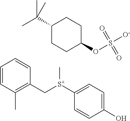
C1=CC(C)=C(C[S+](C2=CC=C(O)C=C2)C)C=C1.C1(C(C)(C)C)CCC(OS([O-])(=O)=O)CC1
